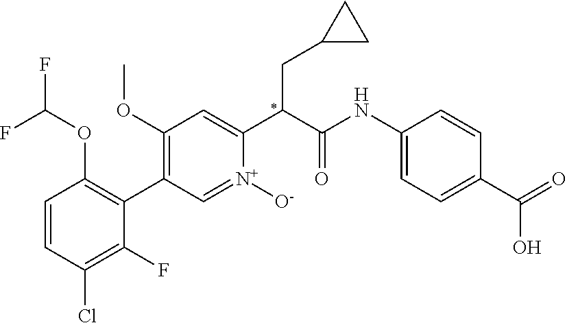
FC(F)OC1=C(C2=C(OC)C=C(C(CC3CC3)C(=O)NC3=CC=C(C(O)=O)C=C3)[N+]([O-])=C2)C(F)=C(Cl)C=C1
